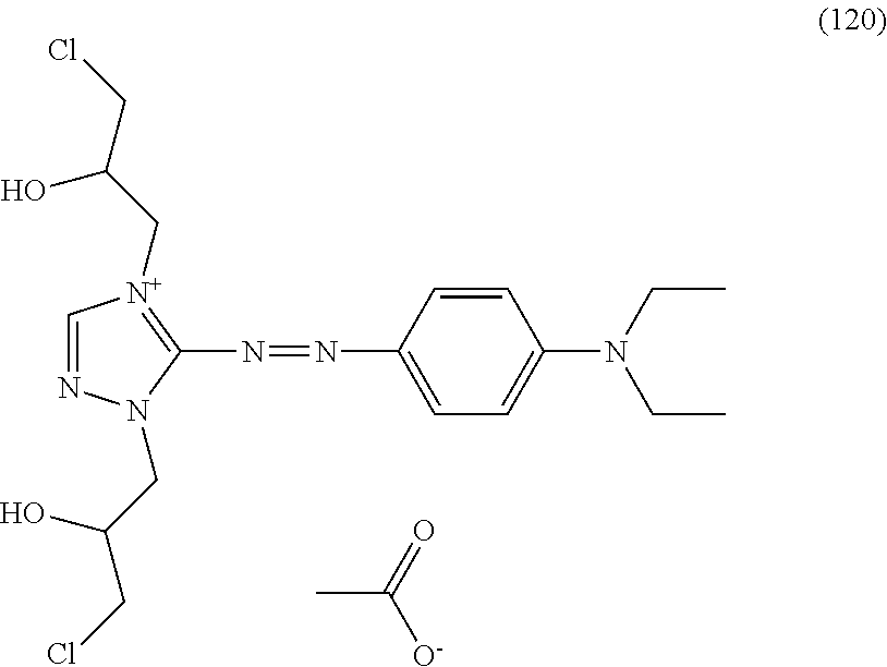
C1=NN(CC(CCl)O)C(N=NC2=CC=C(N(CC)CC)C=C2)=[N+]1CC(CCl)O.CC(=O)[O-]
